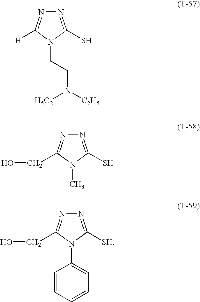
N1=C(S)N(CCN([C2H5])[H5C2])C([H])=N1.N1=C(S)N(C)C(CO)=N1.N1=C([SH])N(C2=CC=CC=C2)C(CO)=N1
